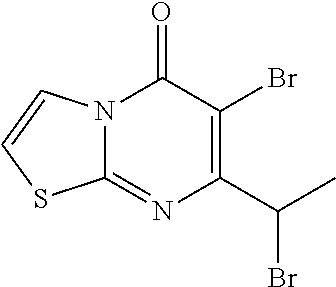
C1(Br)=C(C(C)Br)N=C2N(C1=O)C=CS2
